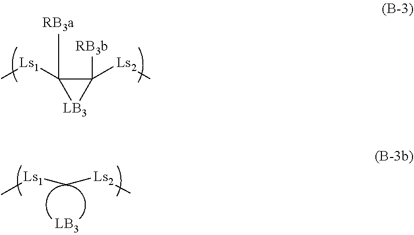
C1([RB3b])([Ls2]C)C([RB3a])([Ls1]C)[LB3]1.C([Ls2]C)[Ls1]C
